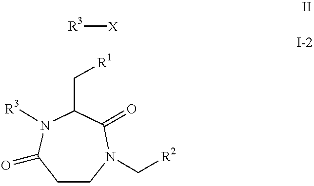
C1(=O)C(C[R1])N([R3])C(=O)CCN1C[R2].[R3][X]
